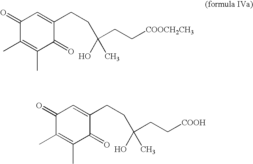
C1(=O)C(C)=C(C)C(=O)C(CCC(CC[COOCH2CH3])(O)C)=C1.C1(=O)C(C)=C(C)C(=O)C(CCC(CC[COOH])(O)C)=C1
